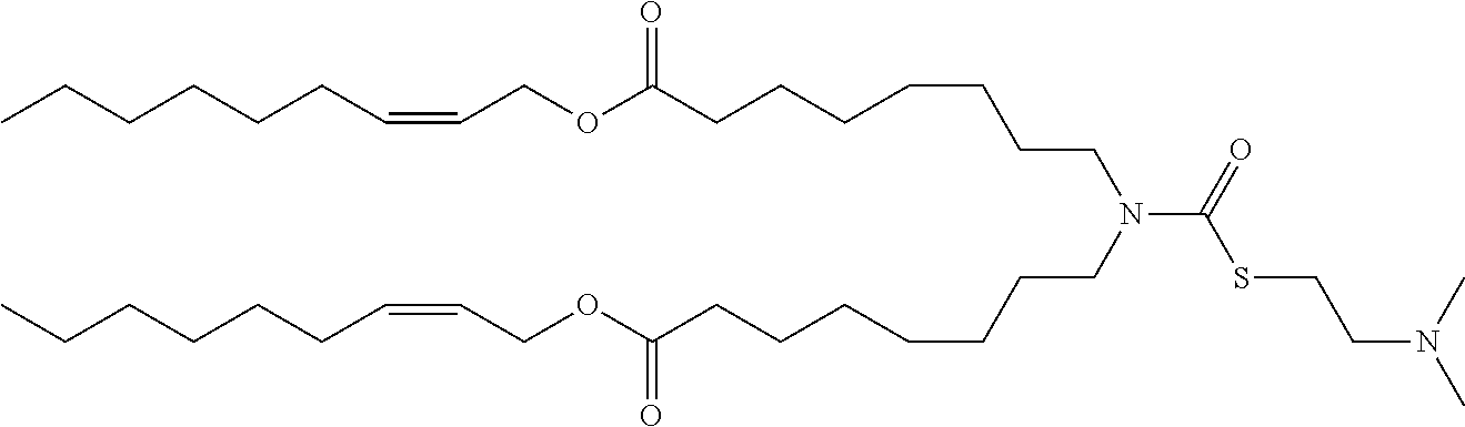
CCCCCCC=CCOC(CCCCCCCN(C(=O)SCCN(C)C)CCCCCCCC(OCC=CCCCCCC)=O)=O
